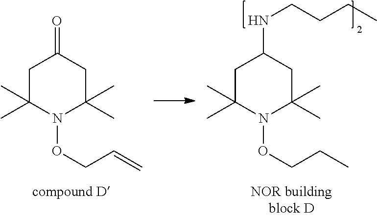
C1C(C)(C)N(OCC=C)C(C)(C)CC1=O.C1C(C)(C)N(OCCC)C(C)(C)CC1NCCCC
